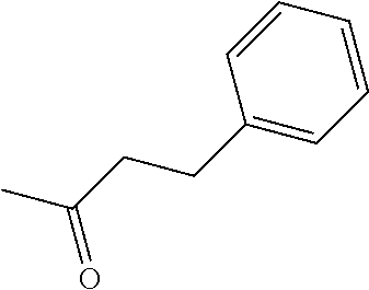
CC(CCC1=CC=CC=C1)=O
